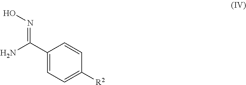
C1(C(N)=NO)=CC=C([R2])C=C1
